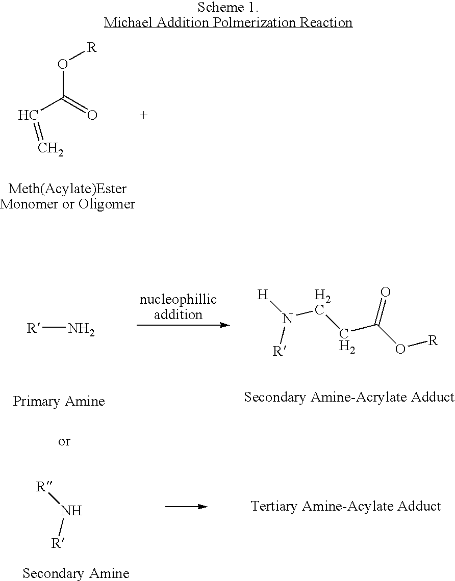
C(C(=O)O[R])=C.[R]N.[H]N(CCC(O[R])=O)[R].[R]N[R]
